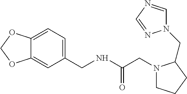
C12=CC=C(CNC(CN3CCCC3CN3C=NC=N3)=O)C=C1OCO2
